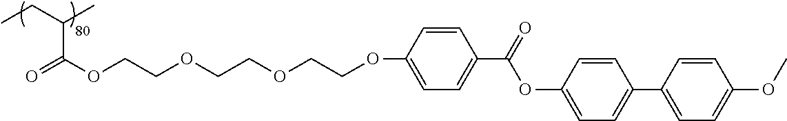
CCC(C)C(=O)OCCOCCOCCOC1=CC=C(C(=O)OC2=CC=C(C3=CC=C(OC)C=C3)C=C2)C=C1
